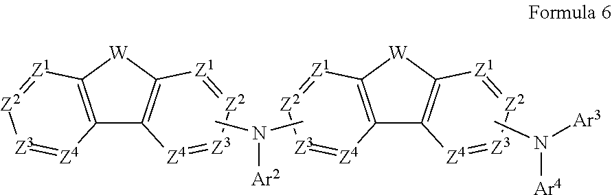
C12=C([W]C3=C1[Z4]=[Z3][Z2]=[Z1]3)[Z1]=[Z2][Z3]=[Z4]2.CN([Ar2])C.C12=C([W]C3=C1[Z4]=[Z3][Z2]=[Z1]3)[Z1]=[Z2][Z3]=[Z4]2.CN([Ar3])[Ar4]
